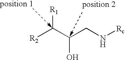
[R1]C(C(CN[Rc])O)[R2]
